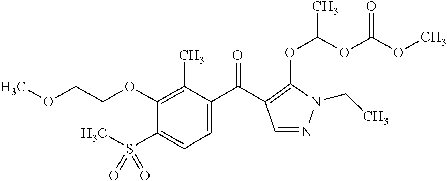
C1(OCCOC)=C(C)C(C(=O)C2=C(OC(C)OC(OC)=O)N(CC)N=C2)=CC=C1S(C)(=O)=O
